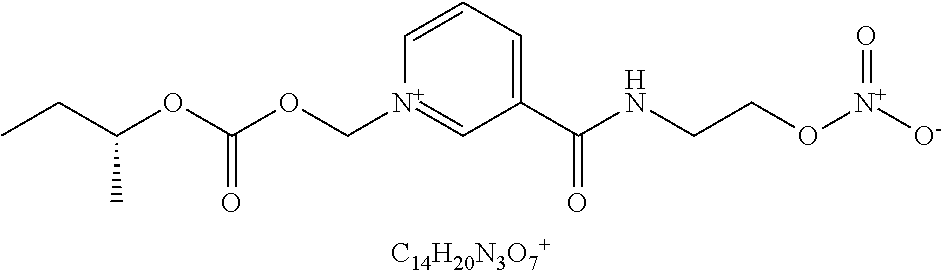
[C14H20N3O7+].C(OC(OC[N+]1=CC(C(NCCO[N+]([O-])=O)=O)=CC=C1)=O)(CC)C
